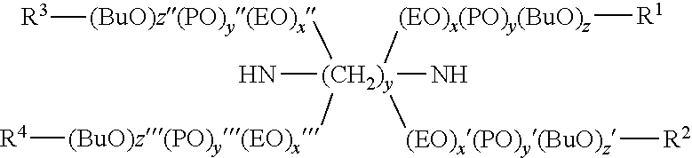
N[(CH2)y](N)([(BuO)z(PO)y(EO)x][R3])([(BuO)z(PO)y(EO)x][R4])([(EO)x(PO)y(BuO)z][R1])[(EO)x(PO)y(BuO)z][R2]
